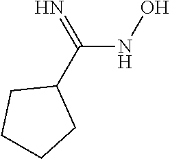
C(C1CCCC1)(=N)NO
